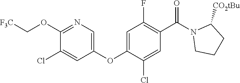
C1=C(OC2=CN=C(OC[F3C])C(Cl)=C2)C(Cl)=CC(C(N2CCCC2[CO2tBu])=O)=C1F
